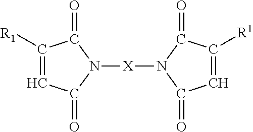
C1([R1])=CC(=O)N([X]N2C(=O)C([R1])=CC2=O)C1=O
